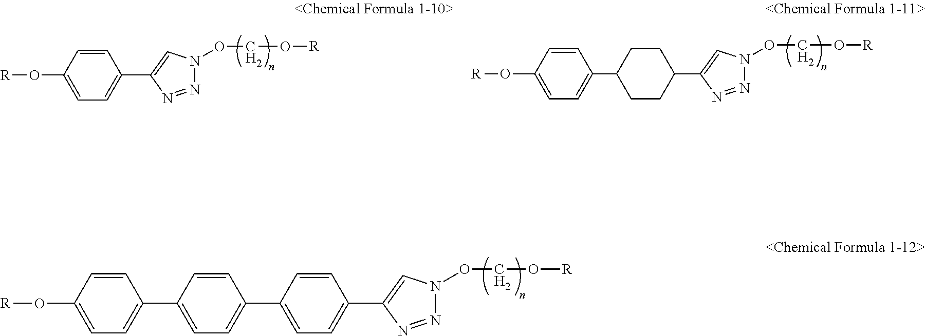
[R]OC1=CC=C(C2CCC(C3=CN(OCO[R])N=N3)CC2)C=C1.[R]OC1=CC=C(C2=CN(OCO[R])N=N2)C=C1.[R]OC1=CC=C(C2=CC=C(C3=CC=C(C4=CN(OCO[R])N=N4)C=C3)C=C2)C=C1
